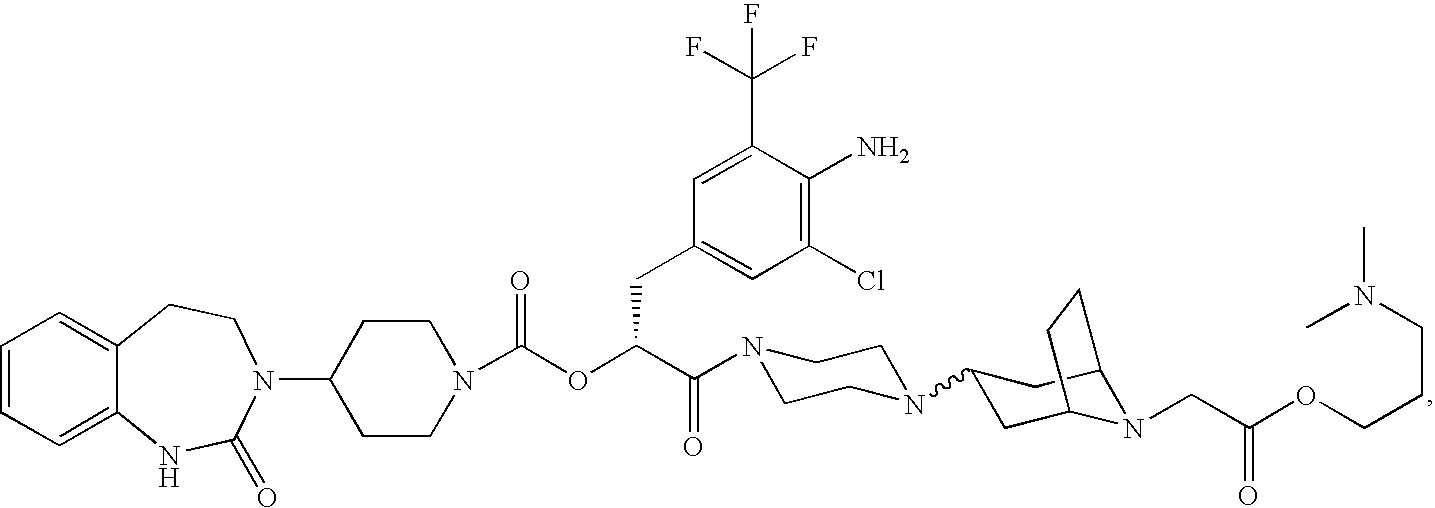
C1=CC=C2C(=C1)CCN(C1CCN(C(OC(C(=O)N3CCN(C4CC5N(CC(OCCCN(C)C)=O)C(C4)CC5)CC3)CC3=CC(Cl)=C(N)C(C(F)(F)F)=C3)=O)CC1)C(=O)N2
